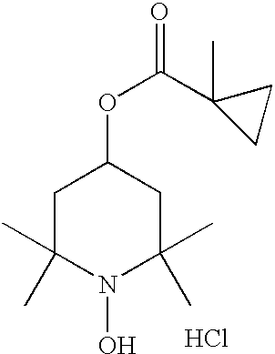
C1C(C)(C)N(O)C(C)(C)CC1OC(C1(C)CC1)=O.Cl
